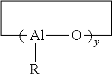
[Al]1([R])CCCCO1
